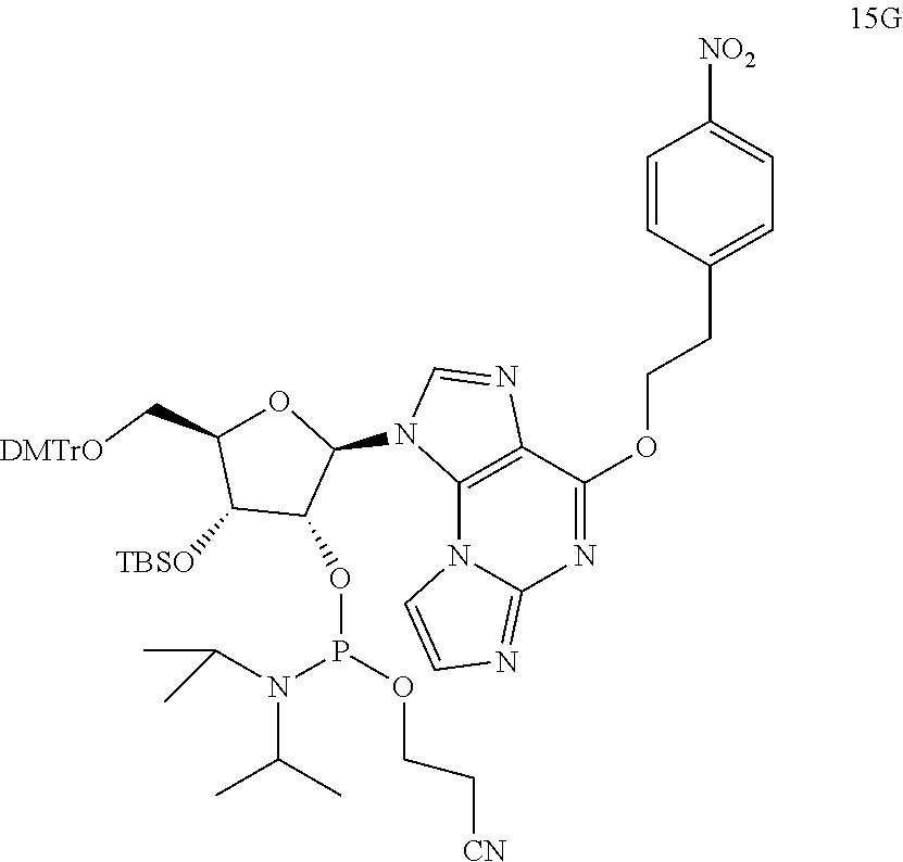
O(CCC1=CC=C([NO2])C=C1)C1=NC2=NC=CN2C2=C1N=CN2C1OC(C[DMTrO])C([TBSO])C1OP(OCC[CN])N(C(C)C)C(C)C
